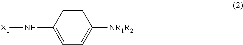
C1=C(N[X1])C=CC([NR1R2])=C1
